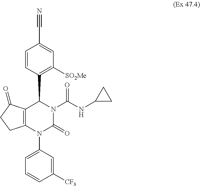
C12=C(C(=O)CC1)C(C1=C([SO2Me])C=C(C#N)C=C1)N(C(NC1CC1)=O)C(=O)N2C1=CC=CC([CF3])=C1
